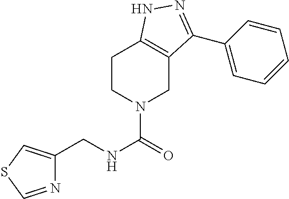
C1CN(C(=O)NCC2=CSC=N2)CC2=C1NN=C2C1=CC=CC=C1
